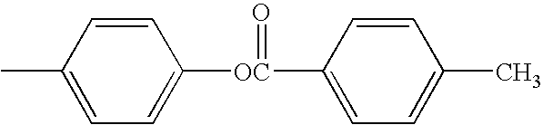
C1=CC(C)=CC=C1[OC](C1=CC=C(C)C=C1)=O
